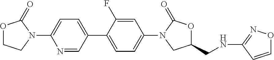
O1CCN(C2=CC=C(C3=CC=C(N4CC(CNC5=NOC=C5)OC4=O)C=C3F)C=N2)C1=O
